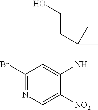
C1(Br)=NC=C([NO2])C(NC(CCO)(C)C)=C1
